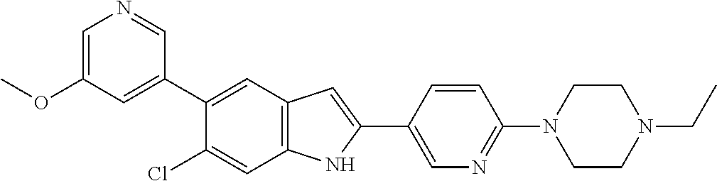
C1=C(OC)C=C(C2=CC3=C(C=C2Cl)NC(C2=CN=C(N4CCN(CC)CC4)C=C2)=C3)C=N1
